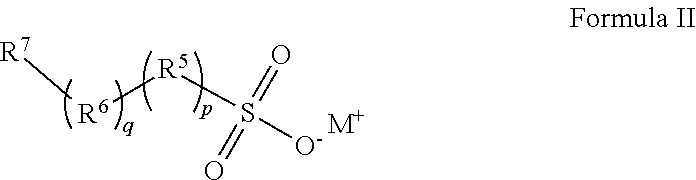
[R5]([R6][R7])S([O-])(=O)=O.[M+]
